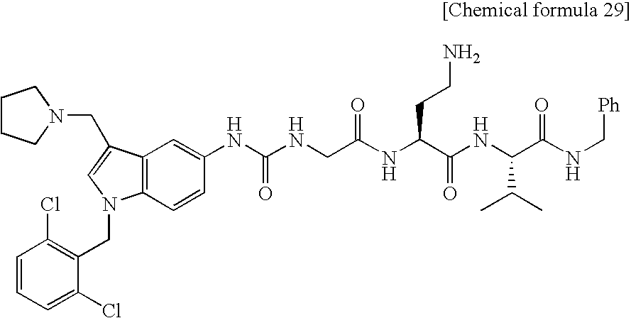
C12=C(C=CC(NC(NCC(NC(C(NC(C(=O)NC[Ph])C(C)C)=O)CCN)=O)=O)=C1)N(CC1=C(Cl)C=CC=C1Cl)C=C2CN1CCCC1
